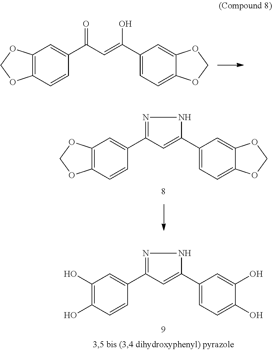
C12=C(C=CC(C3=NNC(C4=CC=C5C(=C4)OCO5)=C3)=C1)OCO2.C12=C(C=CC(C(C=C(C3=CC=C4C(=C3)OCO4)O)=O)=C1)OCO2.C1(O)=C(O)C=CC(C2=NNC(C3=CC=C(O)C(O)=C3)=C2)=C1
